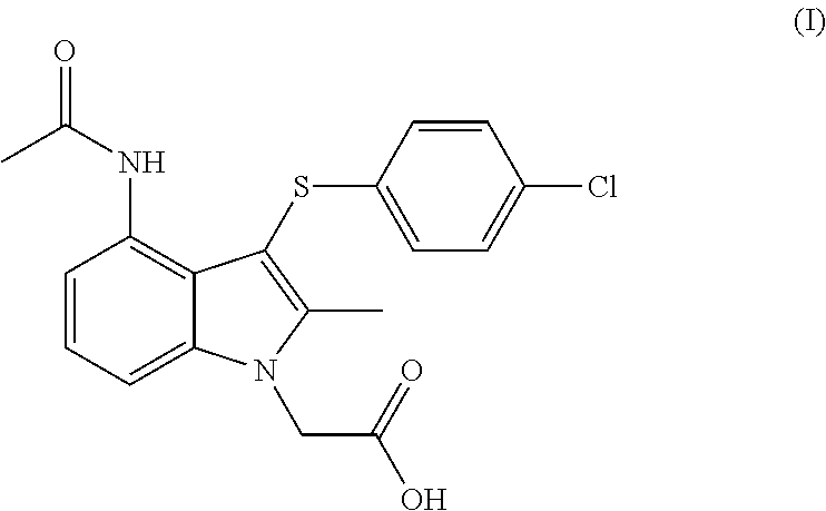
C1=CC=C2C(=C1NC(=O)C)C(SC1=CC=C(Cl)C=C1)=C(C)N2CC(O)=O
